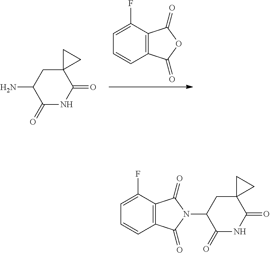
C12=C(C(F)=CC=C1)C(=O)OC2=O.C1(=O)C(N)CC2(C(=O)N1)CC2.C1(=O)N(C2C(=O)NC(=O)C3(C2)CC3)C(=O)C2=C1C=CC=C2F
